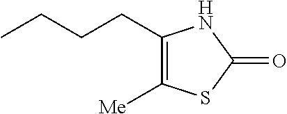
C1(CCCC)=C([Me])SC(=O)N1
